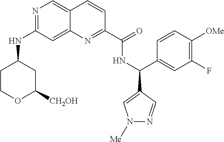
N1=C(NC2CCOC([CH2OH])C2)C=C2C(=C1)C=CC(C(=O)NC(C1=CN([Me])N=C1)C1=CC(F)=C([OMe])C=C1)=N2
